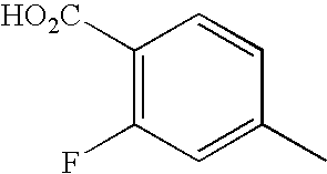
C1([HO2C])=C(F)C=C(C)C=C1
